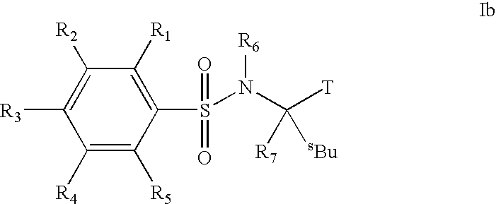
C1([R4])=C([R5])C(S(=O)(N(C([T])([R7])[sBu])[R6])=O)=C([R1])C([R2])=C1[R3]
